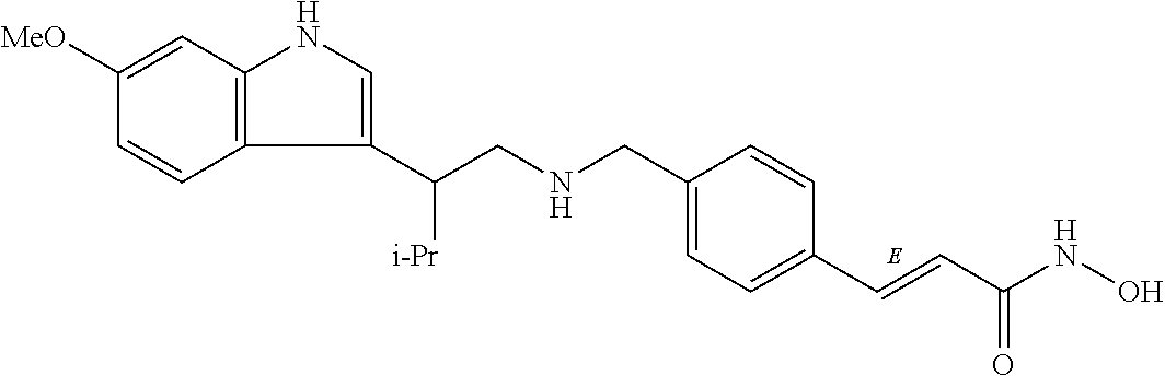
C1([MeO])=CC2=C(C=C1)C(C(CNCC1=CC=C(C=CC(NO)=O)C=C1)[i-Pr])=CN2
